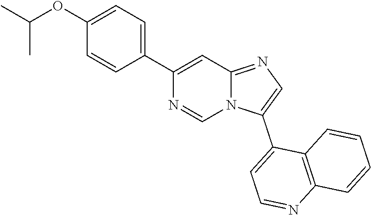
N12C(=NC=C1C1=CC=NC3=C1C=CC=C3)C=C(C1=CC=C(OC(C)C)C=C1)N=C2
